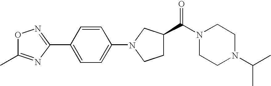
C1=CC(N2CC(C(N3CCN(C(C)C)CC3)=O)CC2)=CC=C1C1=NOC(C)=N1
